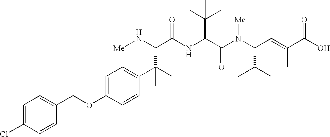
C(C(NC(C(N(C(C=C(C)C(O)=O)C(C)C)[Me])=O)C(C)(C)C)=O)(C(C1=CC=C(OCC2=CC=C(Cl)C=C2)C=C1)(C)C)N[Me]
